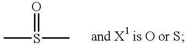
CS(=O)C
